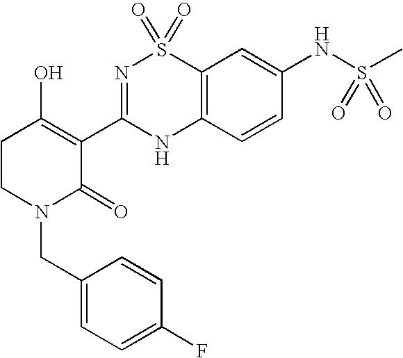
C12=C(C=CC(NS(C)(=O)=O)=C1)NC(C1=C(O)CCN(CC3=CC=C(F)C=C3)C1=O)=NS2(=O)=O
